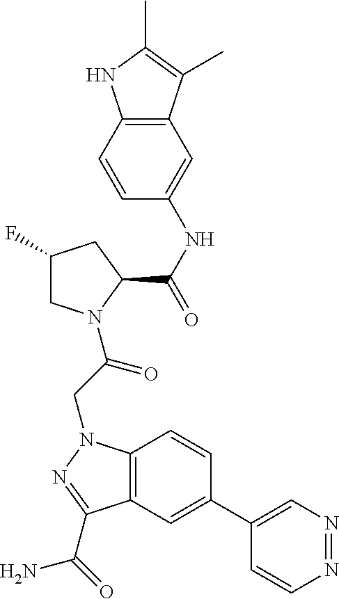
C1(F)CN(C(CN2C3=C(C=C(C4=CN=NC=C4)C=C3)C(C(N)=O)=N2)=O)C(C(NC2=CC3=C(C=C2)NC(C)=C3C)=O)C1
